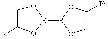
O1CC([Ph])OB1B1OCC([Ph])O1
